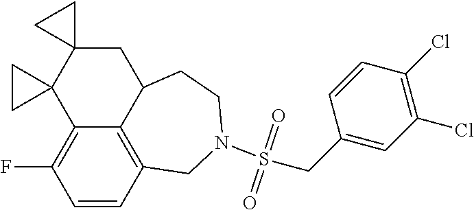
C1=CC2=C3C(=C1F)C1(C4(CC3CCN(S(CC3=CC(Cl)=C(Cl)C=C3)(=O)=O)C2)CC4)CC1
